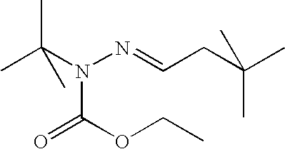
CC(N(N=CCC(C)(C)C)C(OCC)=O)(C)C
